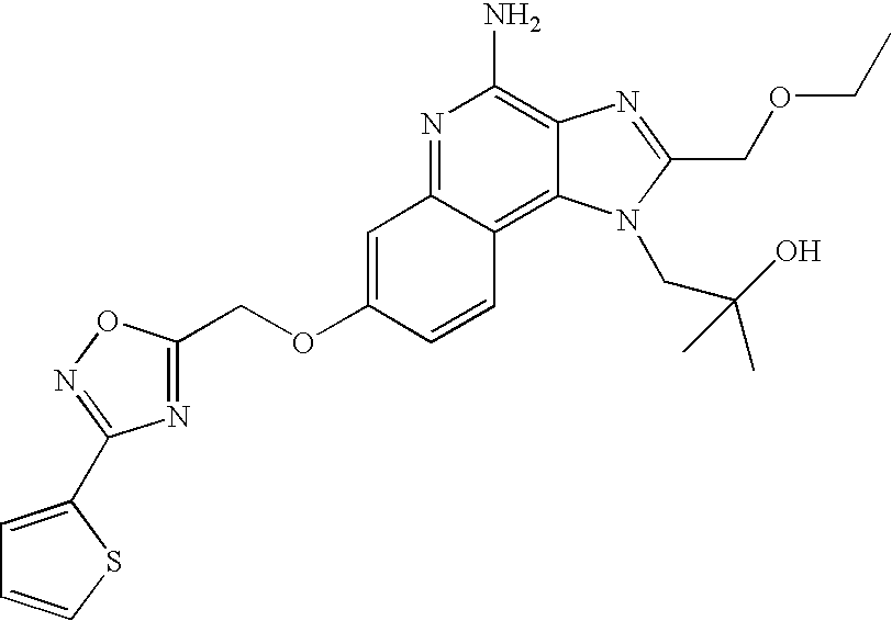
N1=C2C(=C3C(=C1N)N=C(COCC)N3CC(O)(C)C)C=CC(OCC1=NC(C3=CC=CS3)=NO1)=C2
